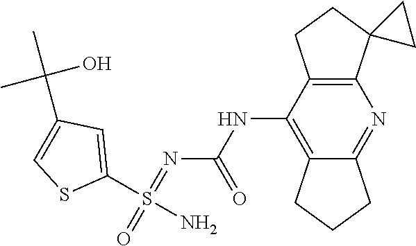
N(C1=C2C(=NC3=C1CCC31CC1)CCC2)C(N=S(=O)(N)C1=CC(C(C)(C)O)=CS1)=O
